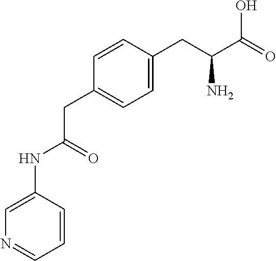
C1=CC(NC(CC2=CC=C(CC(C(O)=O)N)C=C2)=O)=CN=C1
